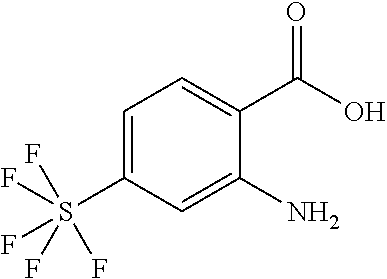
C1=C(S(F)(F)(F)(F)F)C=C(N)C(C(O)=O)=C1
